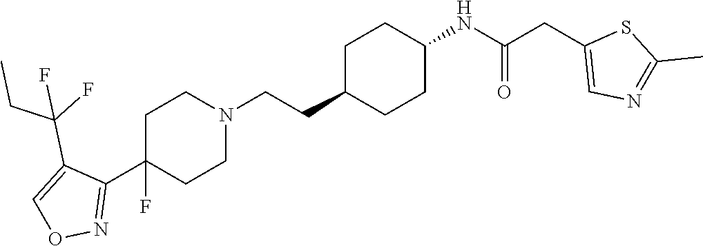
C1(C2=NOC=C2C(F)(CC)F)(F)CCN(CCC2CCC(NC(CC3=CN=C(C)S3)=O)CC2)CC1
